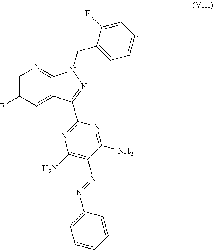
C1=C(F)C=C2C(=N1)N(CC1=CC=CC=C1F)N=C2C1=NC(N)=C(N=NC2=CC=CC=C2)C(N)=N1
